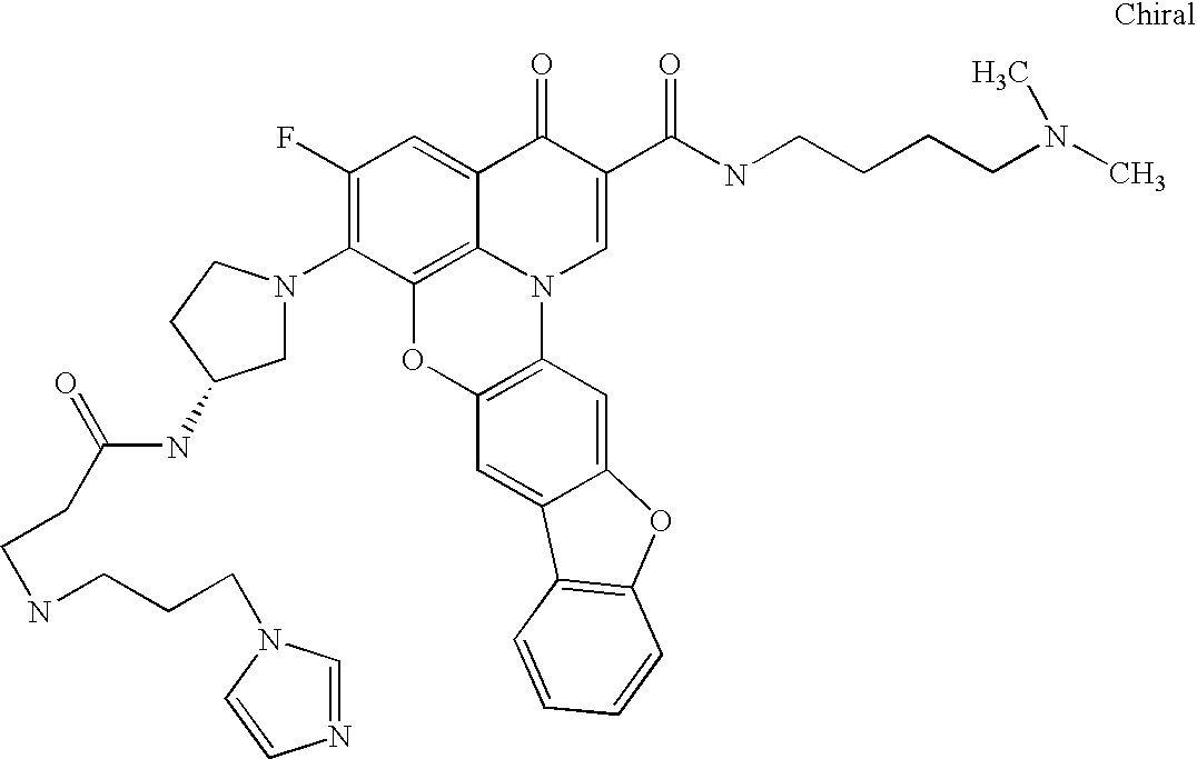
C1(F)=C(N2CC(NC(CCNCCCN3C=NC=C3)=O)CC2)C2=C3C(=C1)C(=O)C(C(=O)NCCCCN(C)C)=CN3C1=C(O2)C=C2C(=C1)OC1=C2C=CC=C1
